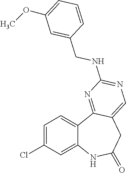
C12=CC(Cl)=CC=C1C1=NC(NCC3=CC(OC)=CC=C3)=NC=C1CC(=O)N2
